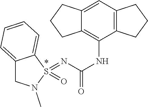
C12=C(C=C3C(=C1NC(=O)N=S1(=O)C4=CC=CC=C4CN1C)CCC3)CCC2
